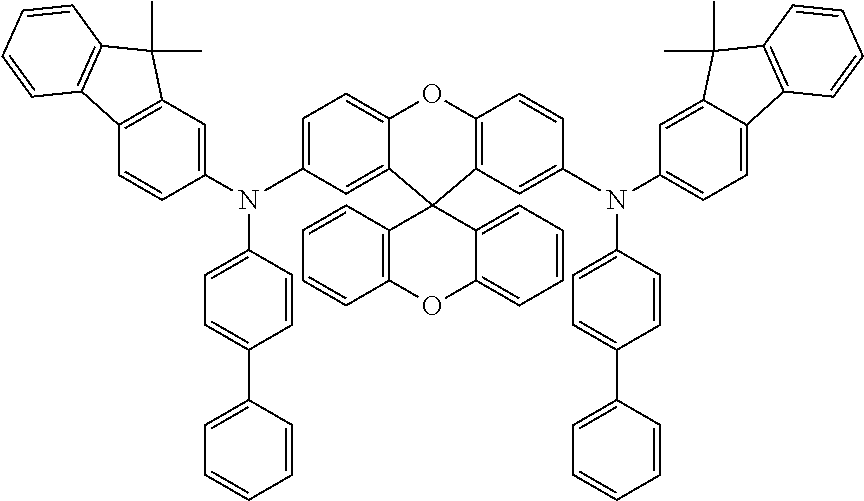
C1=C(N(C2=CC3=C(C=C2)C2=C(C3(C)C)C=CC=C2)C2=CC=C(C3=CC=CC=C3)C=C2)C=C2C(=C1)OC1=C(C=C(N(C3=CC=C4C(=C3)C(C)(C)C3=C4C=CC=C3)C3=CC=C(C4=CC=CC=C4)C=C3)C=C1)C21C2=C(C=CC=C2)OC2=CC=CC=C21
